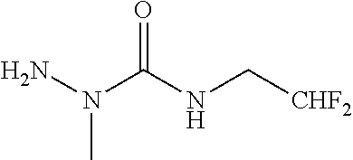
NN(C(NC[CHF2])=O)C
